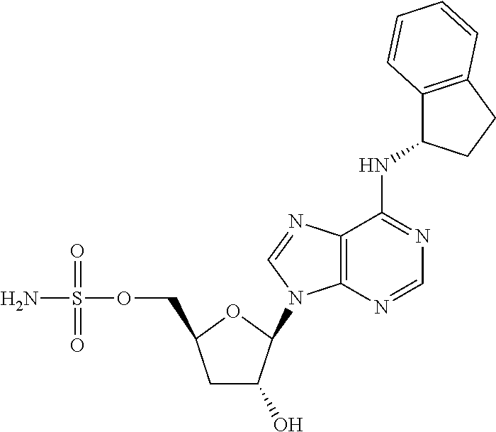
C1C(O)C(N2C3=C(C(NC4C5=C(CC4)C=CC=C5)=NC=N3)N=C2)OC1COS(N)(=O)=O
